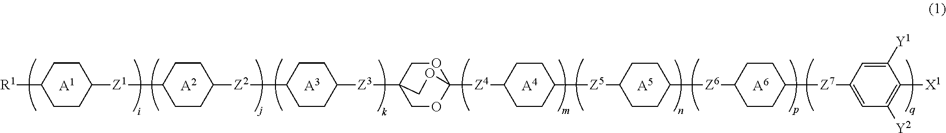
[A1].[A2].[A3].[A4].[A5].[R1]C1CCC([Z1]C2CCC([Z2]C3CCC([Z3]C45COC([Z4]C6CCC([Z5]C7CCC([Z6]C8CCC([Z7]C9=CC([Y2])=C([X1])C([Y1])=C9)CC8)CC7)CC6)(OC4)OC5)CC3)CC2)CC1.[A6]
